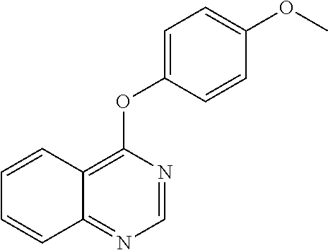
C1=NC(OC2=CC=C(OC)C=C2)=C2C(=N1)C=CC=C2
